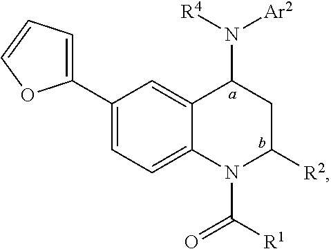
C1(C2=CC=C3C(=C2)C(N([R4])[Ar2])CC([R2])N3C([R1])=O)=CC=CO1
